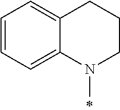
C1N(C)C2=CC=CC=C2CC1
